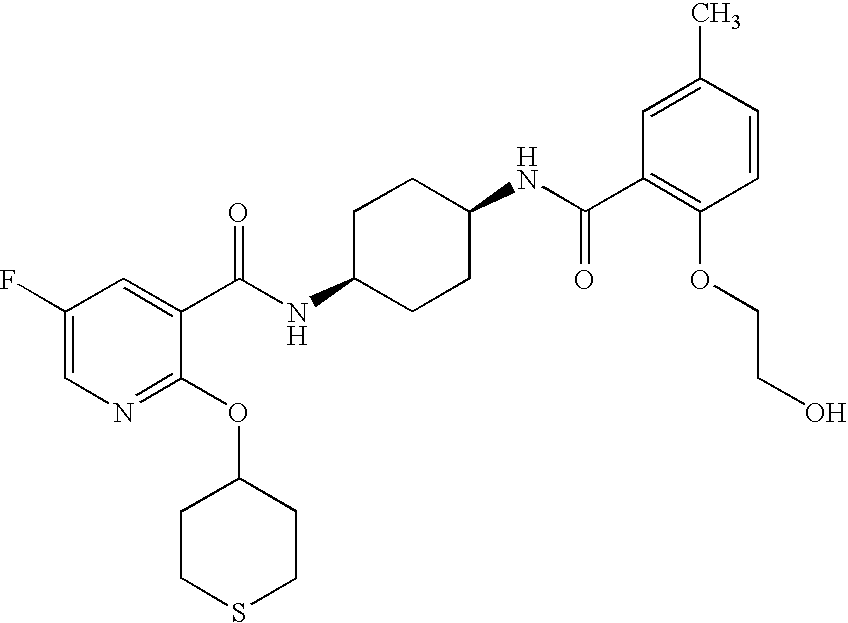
C1CSCCC1OC1=NC=C(F)C=C1C(NC1CCC(NC(=O)C2=C(OCCO)C=CC(C)=C2)CC1)=O
